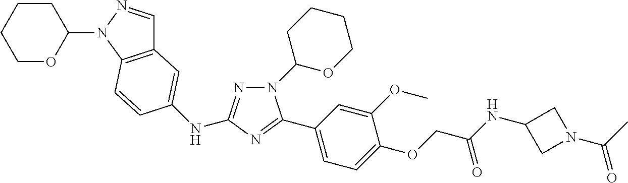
C12=C(N(C3CCCCO3)N=C1)C=CC(NC1=NN(C3OCCCC3)C(C3=CC=C(OCC(NC4CN(C(C)=O)C4)=O)C(OC)=C3)=N1)=C2
